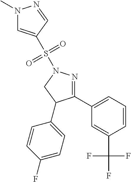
N1(C)C=C(S(N2N=C(C3=CC=CC(C(F)(F)F)=C3)C(C3=CC=C(F)C=C3)C2)(=O)=O)C=N1
